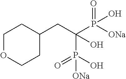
C1(CC(P([ONa])(=O)O)(P(O)(=O)[ONa])O)CCOCC1
